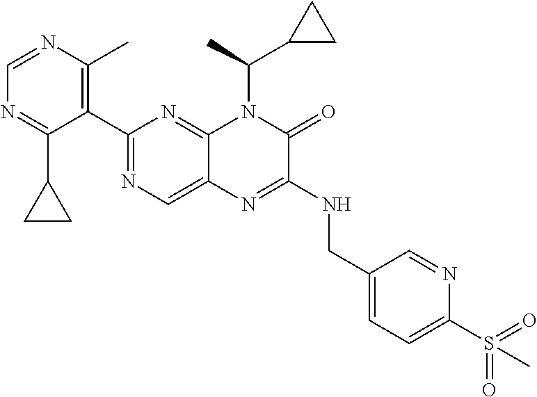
C1=NC(C)=C(C2=NC=C3C(=N2)N(C(C2CC2)C)C(=O)C(NCC2=CC=C(S(=O)(=O)C)N=C2)=N3)C(C2CC2)=N1
